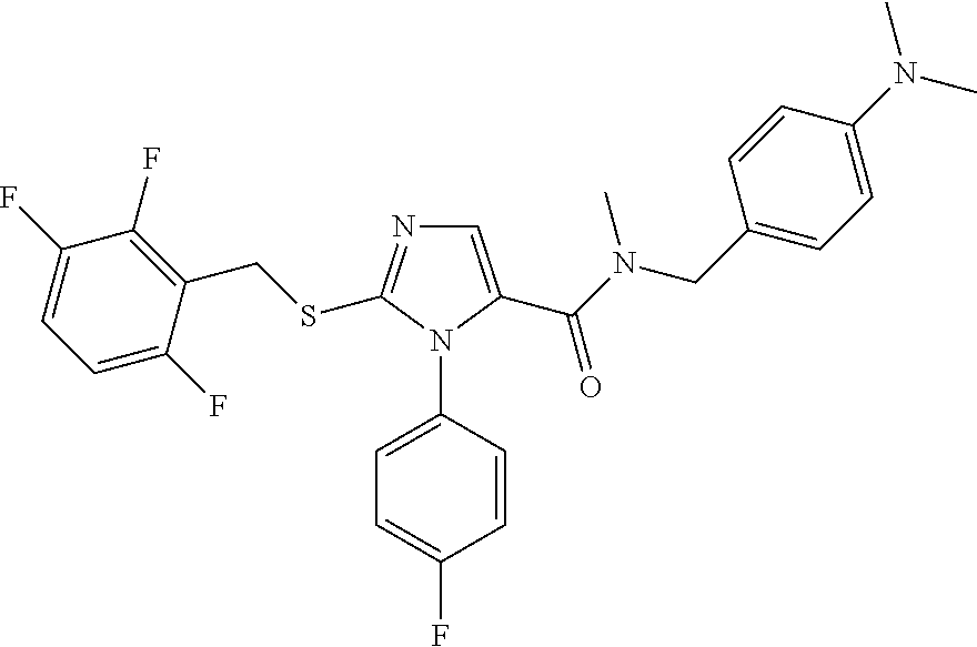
C1=C(C(N(CC2=CC=C(N(C)C)C=C2)C)=O)N(C2=CC=C(F)C=C2)C(SCC2=C(F)C(F)=CC=C2F)=N1
